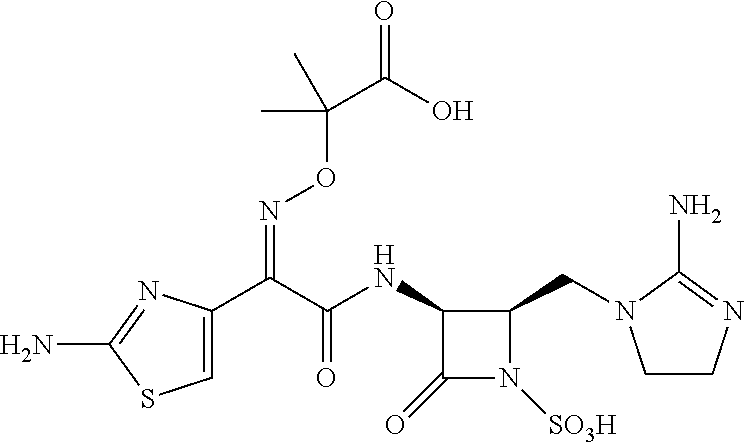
C1(=O)N([SO3H])C(CN2CCN=C2N)C1NC(C(C1=CSC(N)=N1)=NOC(C)(C(=O)O)C)=O
